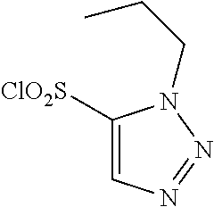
[ClO2S]C1=CN=NN1CCC
